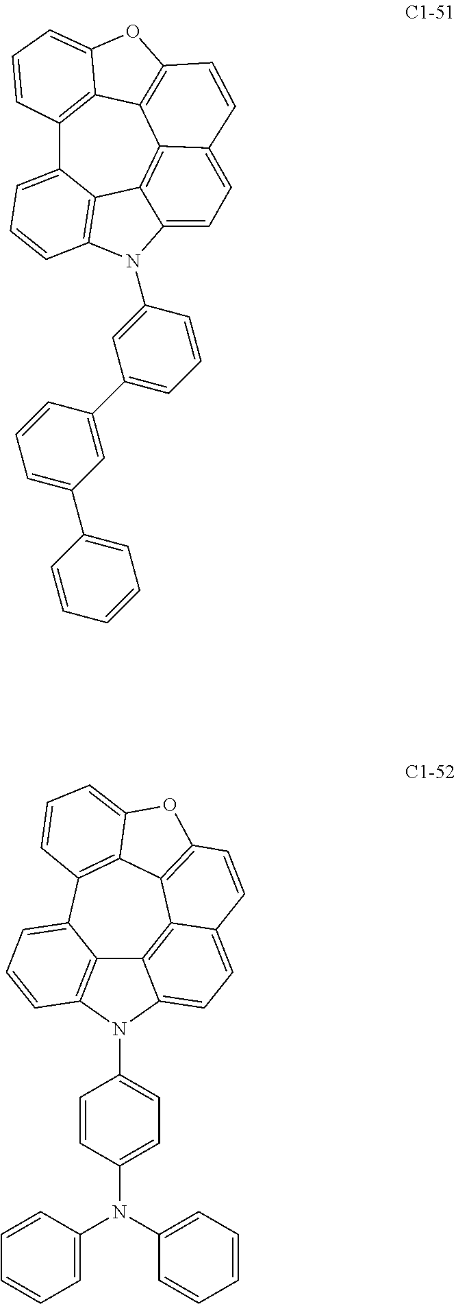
C12=C3C4=C(OC3=CC=C1)C=CC1=CC=C3C(=C41)C1=C(C=CC=C21)N3C1=CC(C2=CC(C3=CC=CC=C3)=CC=C2)=CC=C1.C12=C3C=CC=C1C1=C4C5=C(C=CC6=CC=C(C2=C56)N3C2=CC=C(N(C3=CC=CC=C3)C3=CC=CC=C3)C=C2)OC4=CC=C1
